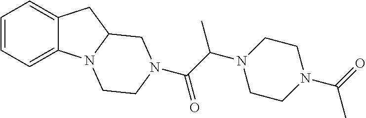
C1=CC=C2C(=C1)CC1N2CCN(C(C(N2CCN(C(=O)C)CC2)C)=O)C1
